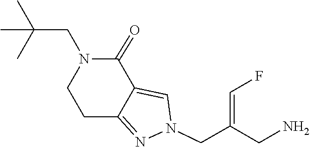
C1C2=NN(CC(=CF)CN)C=C2C(=O)N(CC(C)(C)C)C1
